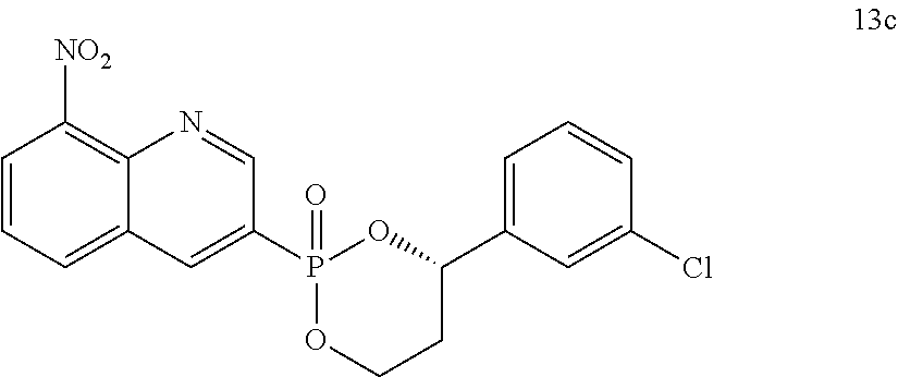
C1=CC=C2C(=C1[NO2])N=CC(P1(=O)OCCC(C3=CC=CC(Cl)=C3)O1)=C2
